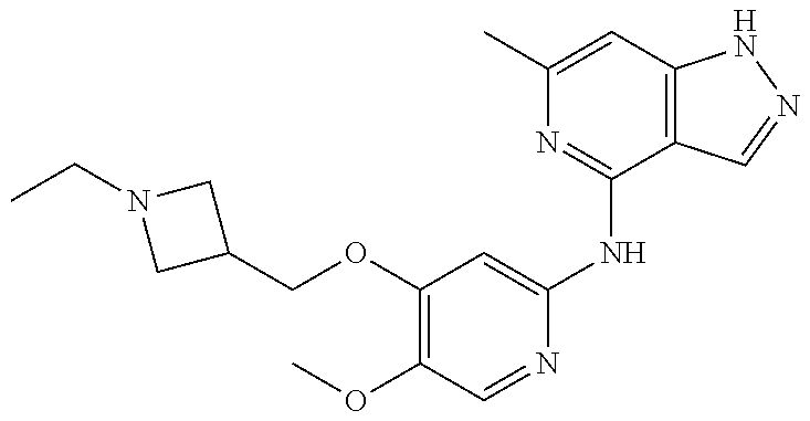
C1(COC2=C(OC)C=NC(NC3=NC(C)=CC4=C3C=NN4)=C2)CN(CC)C1
